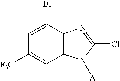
C1(Br)=CC([F3C])=CC2=C1N=C(Cl)N2[A]
